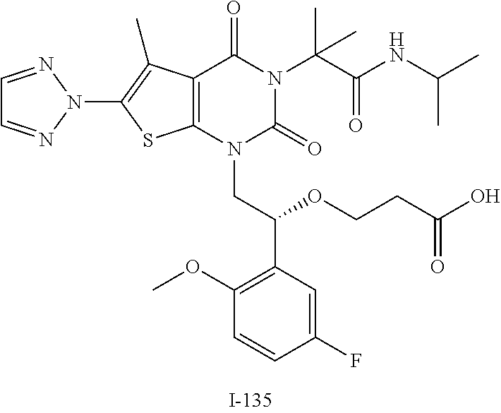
C12=C(N(CC(C3=C(OC)C=CC(F)=C3)OCCC(=O)O)C(=O)N(C(C(=O)NC(C)C)(C)C)C1=O)SC(N1N=CC=N1)=C2C
